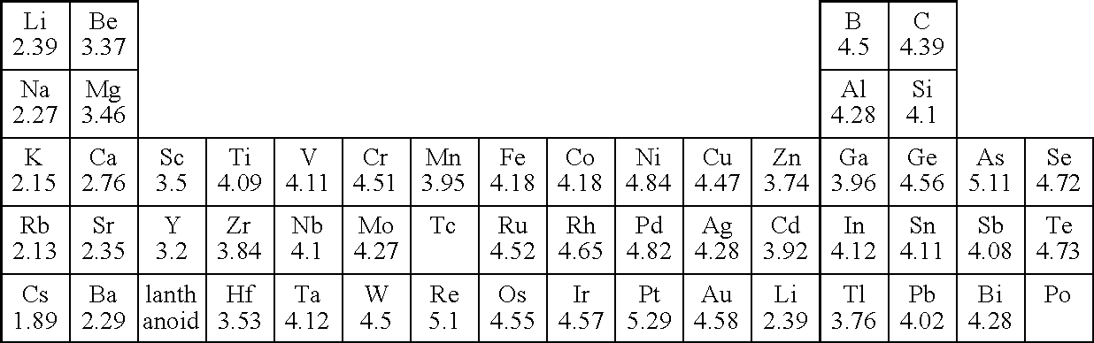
C1C2CC3C24C1C1C42C45C1C1CC6C41C14C57C32C2C73C15C(C64)C1C54C35C2C2C53C45C1C1C54C35C2C2C53C45C1C1C54C35C2C2C53C45C1C1C54C35C2C2C53C45C1C1C54C35C36C47C1C1C74C37C38C(CC3C3C84C1C3)C71C3CC4CC7C43C61C257.[Tc].[Po]
